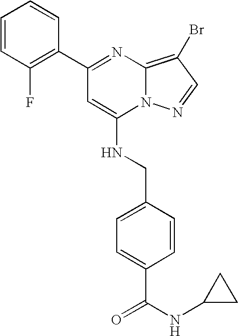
C1=CC(F)=C(C2=NC3=C(Br)C=NN3C(NCC3=CC=C(C(=O)NC4CC4)C=C3)=C2)C=C1
